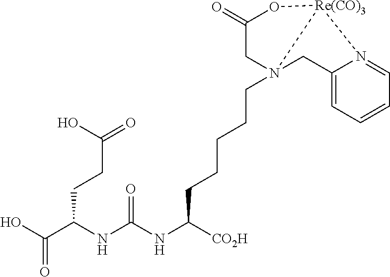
OC(C(NC(NC([CO2H])CCCCCN12CC(=O)O[Re(CO)3]1N1=CC=CC=C1C2)=O)CCC(=O)O)=O
